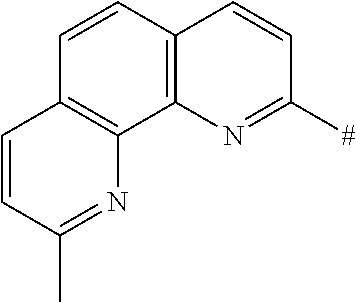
C12=C(N=C([#])C=C1)C1=C(C=C2)C=CC(C)=N1
